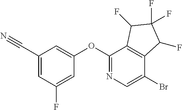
O(C1=NC=C(Br)C2=C1C(F)C(F)(F)C2F)C1=CC(C#N)=CC(F)=C1
